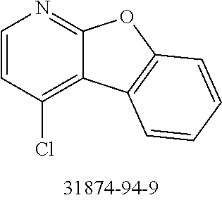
C1=CC(Cl)=C2C(=N1)OC1=C2C=CC=C1
